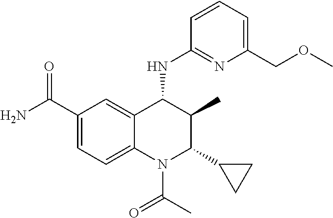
C1(C(N)=O)=CC=C2C(=C1)C(NC1=NC(COC)=CC=C1)C(C)C(C1CC1)N2C(C)=O
